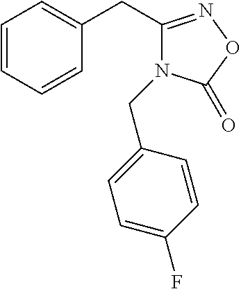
C1=CC=CC(CC2=NOC(=O)N2CC2=CC=C(F)C=C2)=C1
